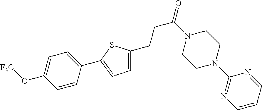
C1=C(O[F3C])C=CC(C2=CC=C(CCC(=O)N3CCN(C4=NC=CC=N4)CC3)S2)=C1
